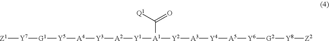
[Z1][Y7][G1][Y5][A4][Y3][A2][Y1][A1]([Y2][A3][Y4][A5][Y6][G2][Y8][Z2])C([Q1])=O
